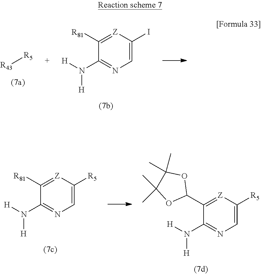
[R43][R5].C1(N([H])[H])=NC=C(I)[Z]=C1[R81].C1(N([H])[H])=NC=C([R5])[Z]=C1C1OC(C)(C)C(C)(C)O1.C1(N([H])[H])=NC=C([R5])[Z]=C1[R81]
